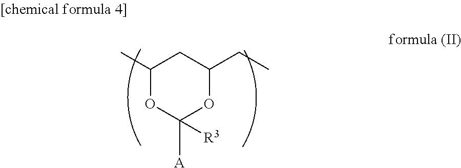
C1(C)OC([A])([R3])OC(CC)C1
